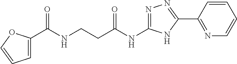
C1=C(C(NCCC(NC2=NN=C(C3=NC=CC=C3)N2)=O)=O)OC=C1
